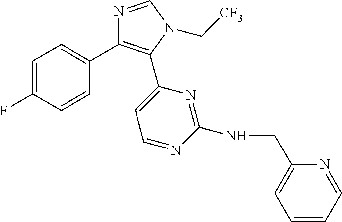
C1=C(F)C=CC(C2=C(C3=CC=NC(NCC4=CC=CC=N4)=N3)N(C[CF3])C=N2)=C1
